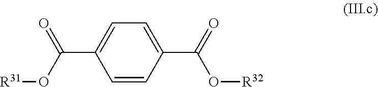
C1=CC(C(O[R32])=O)=CC=C1C(O[R31])=O
